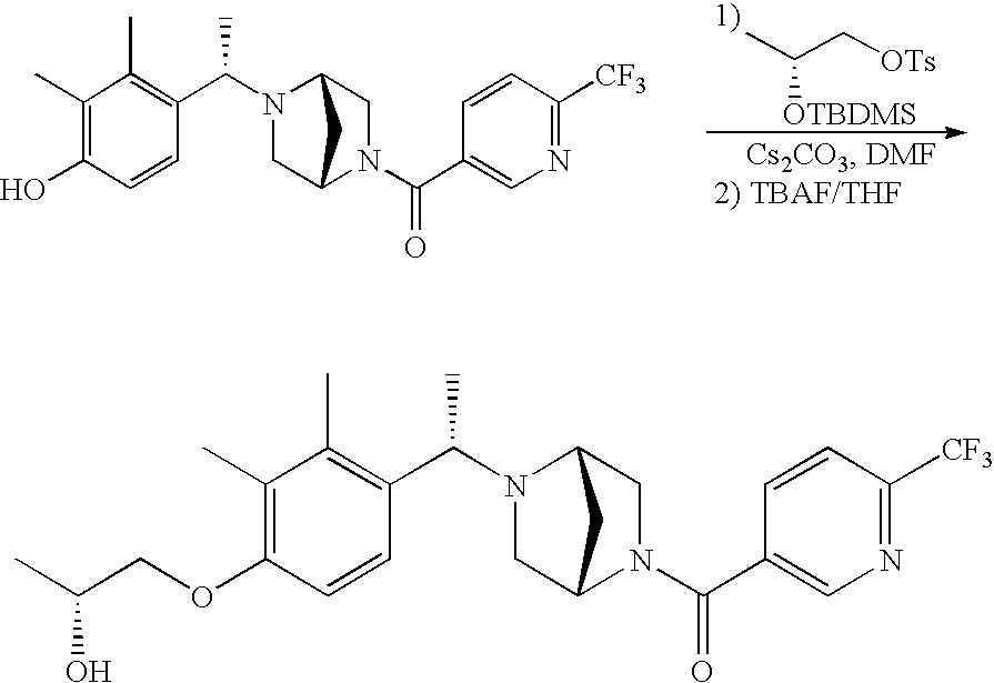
CC(C[OTs])[OTBDMS].C1(C)=C(O)C=CC(C(N2CC3N(C(C4=CN=C([CF3])C=C4)=O)CC2C3)C)=C1C.C1(C)=C(OCC(C)O)C=CC(C(N2CC3N(C(C4=CN=C([CF3])C=C4)=O)CC2C3)C)=C1C
